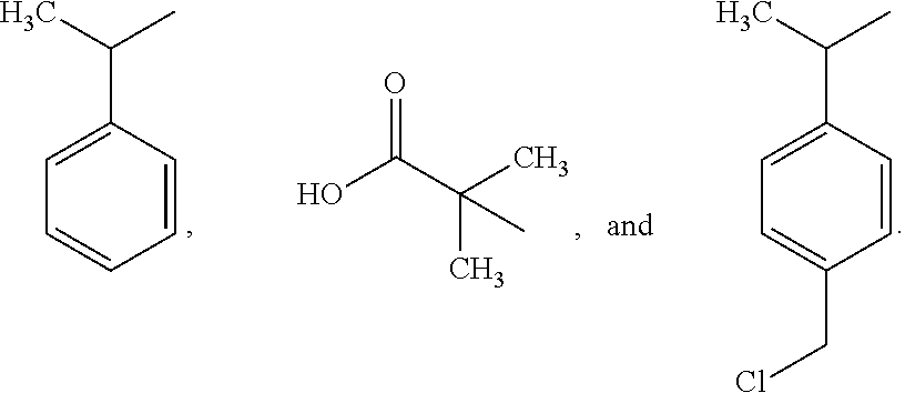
C1=C(C(C)C)C=CC=C1.OC(C(C)(C)C)=O.C1=C(C(C)C)C=CC(CCl)=C1
